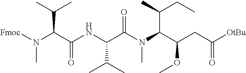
[Fmoc]N(C(C(NC(C(N(C(C(CC([OtBu])=O)OC)C(C)CC)C)=O)C(C)C)=O)C(C)C)C
